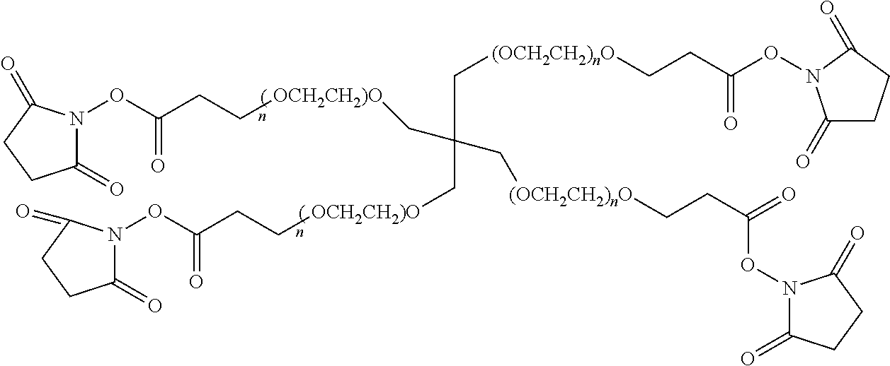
[(OCH2CH2)nO](CC(C[(OCH2CH2)nO]CCC(=O)ON1C(=O)CCC1=O)(C[OCH2CH2)O]CCC(ON1C(=O)CCC1=O)=O)C[OCH2CH2)O]CCC(ON1C(=O)CCC1=O)=O)CCC(ON1C(=O)CCC1=O)=O
